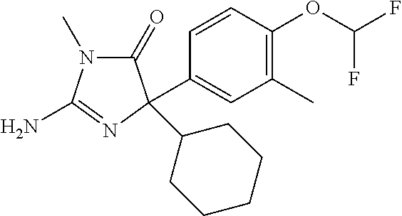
N1(C)C(=O)C(C2=CC(C)=C(OC(F)F)C=C2)(C2CCCCC2)N=C1N
